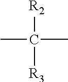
CC(C)([R2])[R3]
